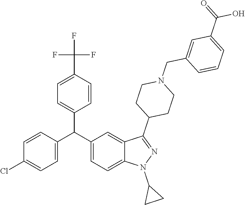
C1=CC(C(C2=CC=C3C(=C2)C(C2CCN(CC4=CC(C(=O)O)=CC=C4)CC2)=NN3C2CC2)C2=CC=C(C(F)(F)F)C=C2)=CC=C1Cl
